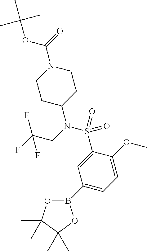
C1(B2OC(C)(C)C(C)(C)O2)=CC=C(OC)C(S(N(C2CCN(C(=O)OC(C)(C)C)CC2)CC(F)(F)F)(=O)=O)=C1
